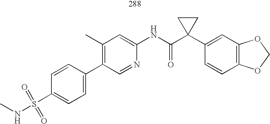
C1(C2=CC=C(S(=O)(=O)NC)C=C2)=C(C)C=C(NC(C2(C3=CC4=C(C=C3)OCO4)CC2)=O)N=C1
